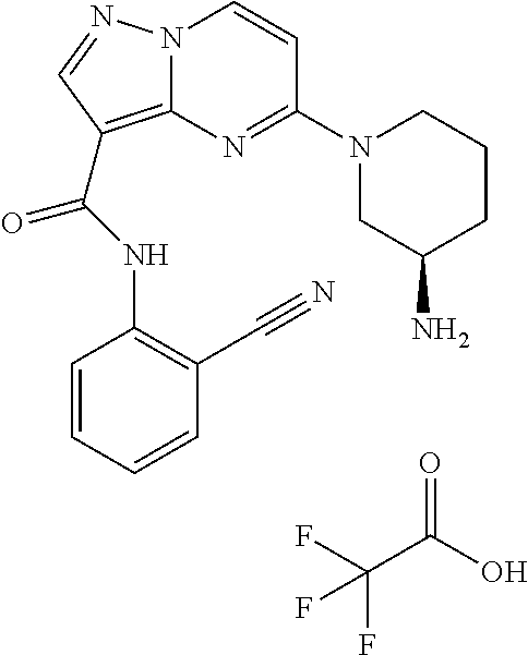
N12C(=C(C(NC3=C(C#N)C=CC=C3)=O)C=N1)N=C(N1CC(N)CCC1)C=C2.FC(C(O)=O)(F)F
